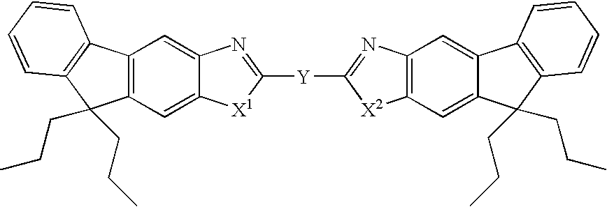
C12=CC3=C(C=C1[X1]C([Y]C1=NC4=C([X2]1)C=C1C(=C4)C4=C(C1(CCC)CCC)C=CC=C4)=N2)C(CCC)(CCC)C1=C3C=CC=C1
